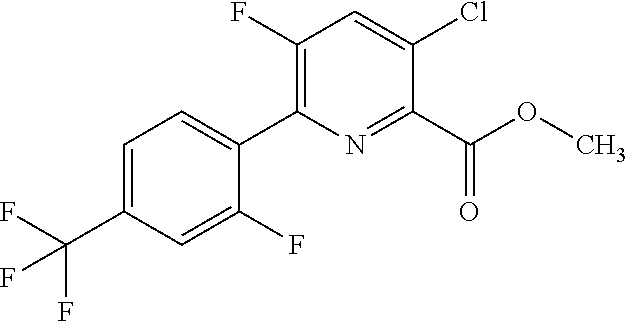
C1(C(OC)=O)=NC(C2=CC=C(C(F)(F)F)C=C2F)=C(F)C=C1Cl
